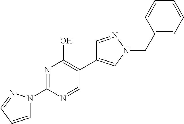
N1=C(N2C=CC=N2)N=CC(C2=CN(CC3=CC=CC=C3)N=C2)=C1O
